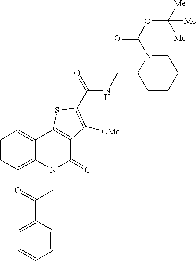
C1=CC(C(=O)CN2C(=O)C3=C(C4=CC=CC=C24)SC(C(=O)NCC2CCCCN2C(OC([Me])([Me])[Me])=O)=C3[OMe])=CC=C1
